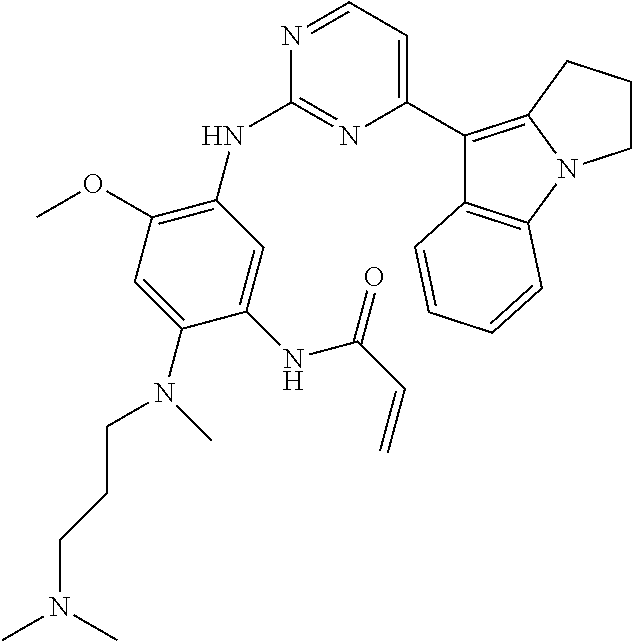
N1=CC=C(C2=C3N(C4=C2C=CC=C4)CCC3)N=C1NC1=C(OC)C=C(N(C)CCCN(C)C)C(NC(C=C)=O)=C1
